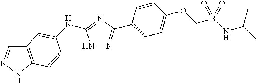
C12=C(NN=C1)C=CC(NC1=NC(C3=CC=C(OCS(NC(C)C)(=O)=O)C=C3)=NN1)=C2
